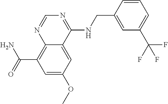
C(C1=C2N=CN=C(NCC3=CC(C(F)(F)F)=CC=C3)C2=CC(OC)=C1)(N)=O
